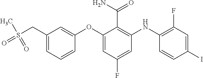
CS(CC1=CC=CC(OC2=CC(F)=CC(NC3=C(F)C=C(I)C=C3)=C2C(=O)N)=C1)(=O)=O
